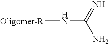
[Oligomer-R]NC(=N)N
